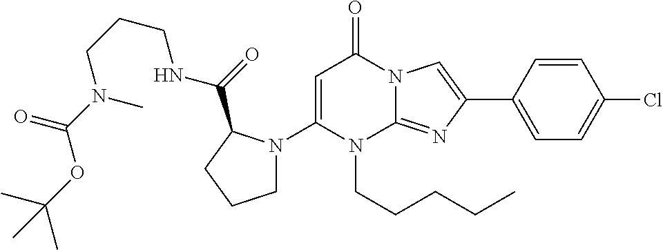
C1=C(N2CCCC2C(=O)NCCCN(C(OC(C)(C)C)=O)C)N(CCCCC)C2=NC(C3=CC=C(Cl)C=C3)=CN2C1=O
